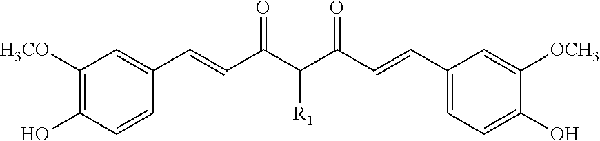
C1([H3CO])=C(O)C=CC(C=CC(C(C(C=CC2=CC=C(O)C([OCH3])=C2)=O)[R1])=O)=C1
